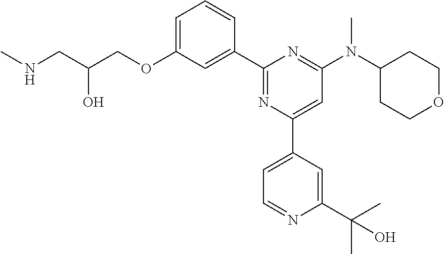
C1=C(OCC(CNC)O)C=C(C2=NC(C3=CC=NC(C(C)(C)O)=C3)=CC(N(C3CCOCC3)C)=N2)C=C1
